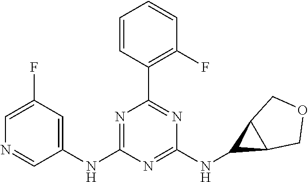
C1(NC2=NC(C3=C(F)C=CC=C3)=NC(NC3C4C3COC4)=N2)=CC(F)=CN=C1
